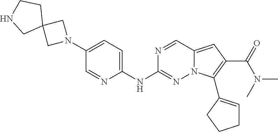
N1(C2=CC=C(NC3=NN4C(=CC(C(=O)N(C)C)=C4C4=CCCC4)C=N3)N=C2)CC2(C1)CCNC2
